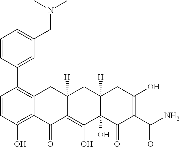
C1=CC(O)=C2C(=C1C1=CC(CN(C)C)=CC=C1)CC1([H])C(=C(O)C3(O)C([H])(C1)CC(O)=C(C(N)=O)C3=O)C2=O
